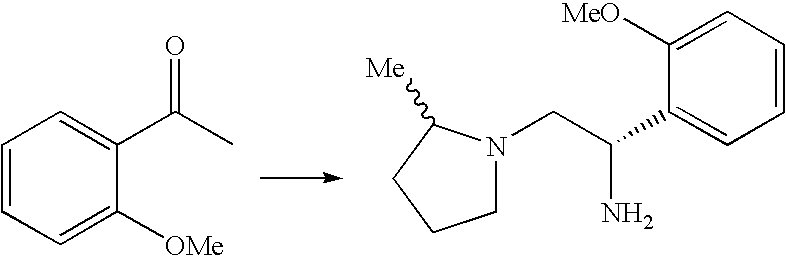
C1=CC=C([OMe])C(C(C)=O)=C1.C1N(CC(C2=CC=CC=C2[MeO])N)C([Me])CC1
